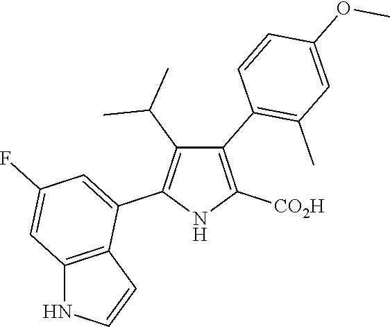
C1(C2=C(C)C=C(OC)C=C2)=C([CO2H])NC(C2=CC(F)=CC3=C2C=CN3)=C1C(C)C
